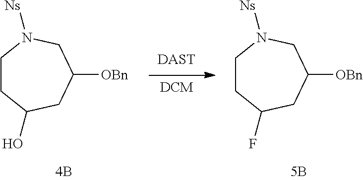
[DAST].[DCM].C1CC(O)CC([OBn])CN1[Ns].C1CC(F)CC([OBn])CN1[Ns]
